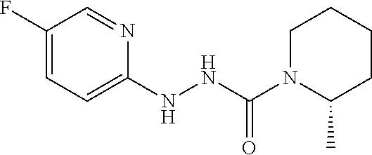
C1(F)=CC=C(NNC(N2C(C)CCCC2)=O)N=C1
